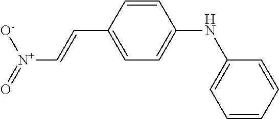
C1=CC(C=C[N+](=O)[O-])=CC=C1NC1=CC=CC=C1
